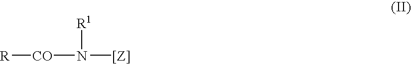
[R1]N([[Z]])[CO][R]
